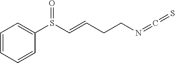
C1=CC=CC(S(C=CCCN=C=S)=O)=C1
